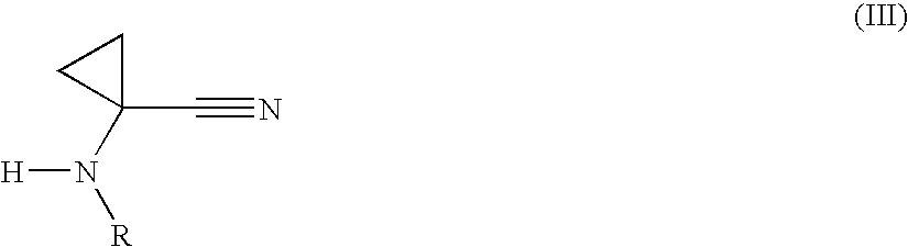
[H]N(C1(C#N)CC1)[R]
